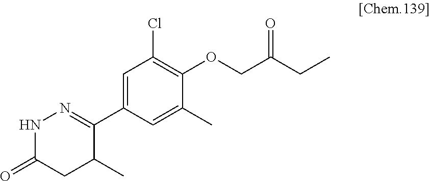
C1(C2=NNC(=O)CC2C)=CC(Cl)=C(OCC(CC)=O)C(C)=C1
